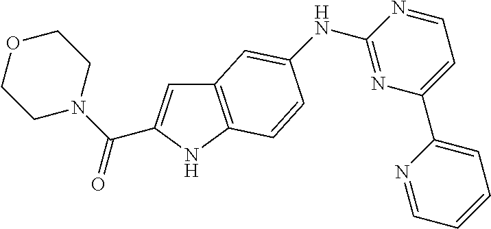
C(N1CCOCC1)(=O)C1=CC2=C(N1)C=CC(NC1=NC(C3=CC=CC=N3)=CC=N1)=C2
